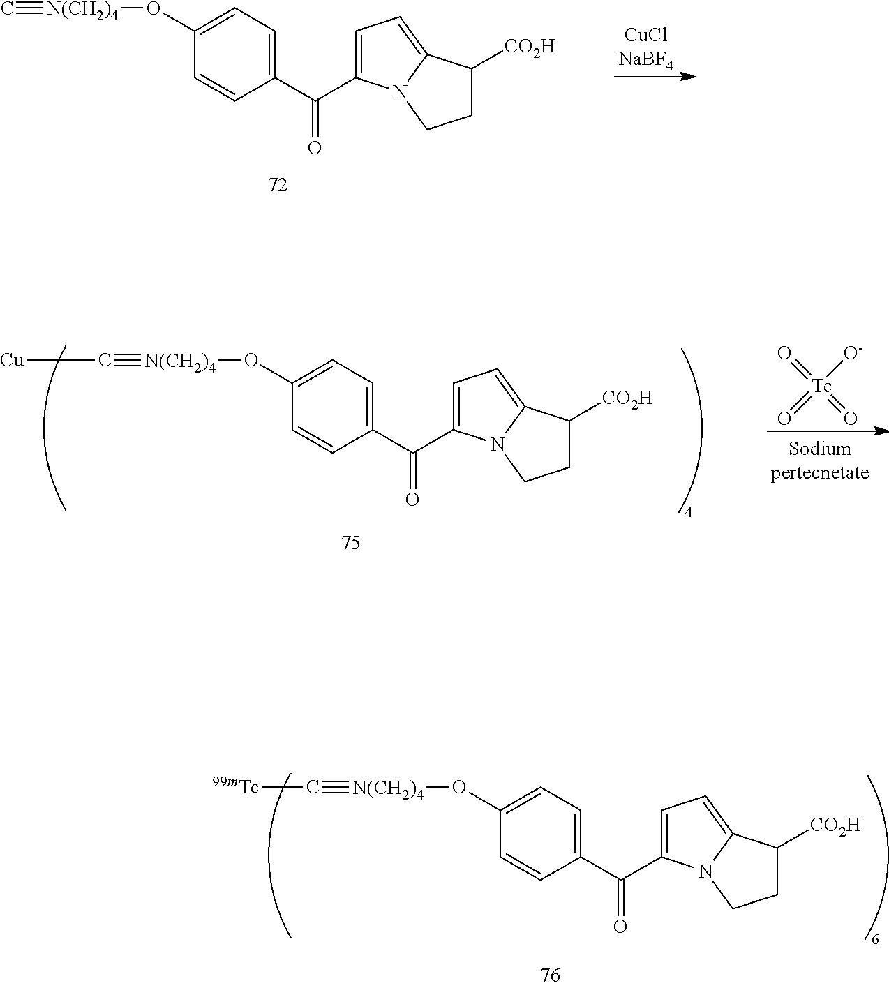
C#[N(CH2)4]OC1=CC=C(C(C2=CC=C3N2CCC3[CO2H])=O)C=C1.[N(CH2)4](OC1=CC=C(C(C2=CC=C3N2CCC3[CO2H])=O)C=C1)#C[Tc].[N(CH2)4](OC1=CC=C(C(C2=CC=C3N2CCC3[CO2H])=O)C=C1)#C[Cu].O=[Tc](=O)([O-])=O
